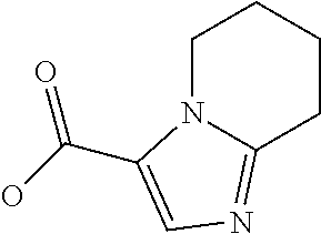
C1N2C(=NC=C2C(O)=O)CCC1
